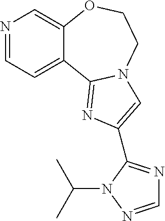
N1=CC=C2C(=C1)OCCN1C2=NC(C2=NC=NN2C(C)C)=C1
